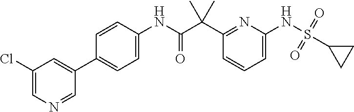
C1(C(C(NC2=CC=C(C3=CC(Cl)=CN=C3)C=C2)=O)(C)C)=NC(NS(=O)(=O)C2CC2)=CC=C1
